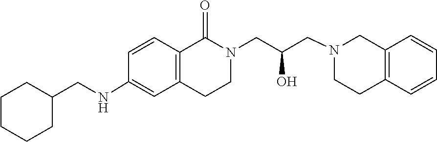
C1=CC=CC2=C1CN(CC(CN1C(=O)C3=C(C=C(NCC4CCCCC4)C=C3)CC1)O)CC2
